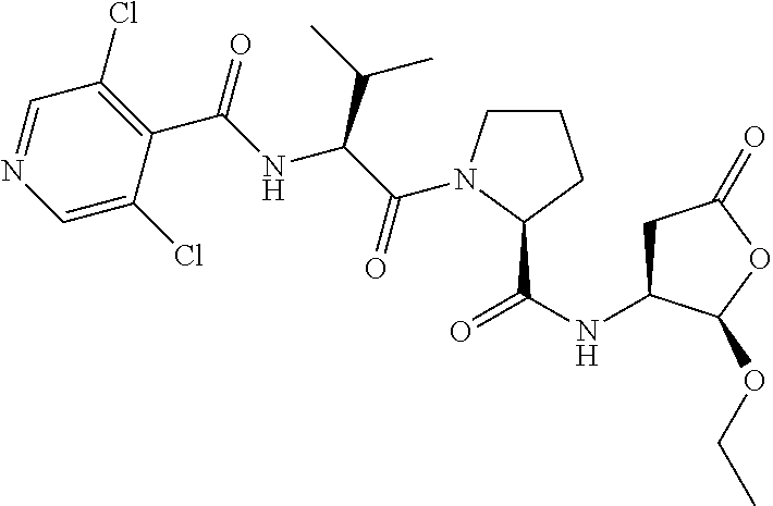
C1=NC=C(Cl)C(C(=O)NC(C(C)C)C(=O)N2CCCC2C(NC2CC(=O)OC2OCC)=O)=C1Cl
